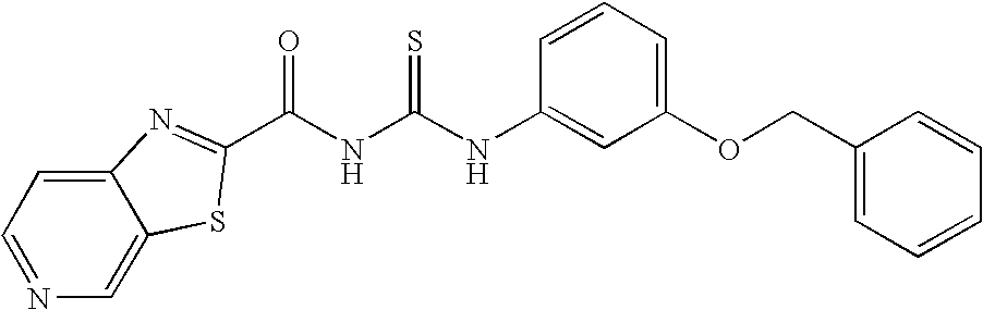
C12=CC=NC=C1SC(C(NC(NC1=CC(OCC3=CC=CC=C3)=CC=C1)=S)=O)=N2
